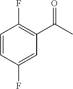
C1=CC(F)=CC(C(C)=O)=C1F
